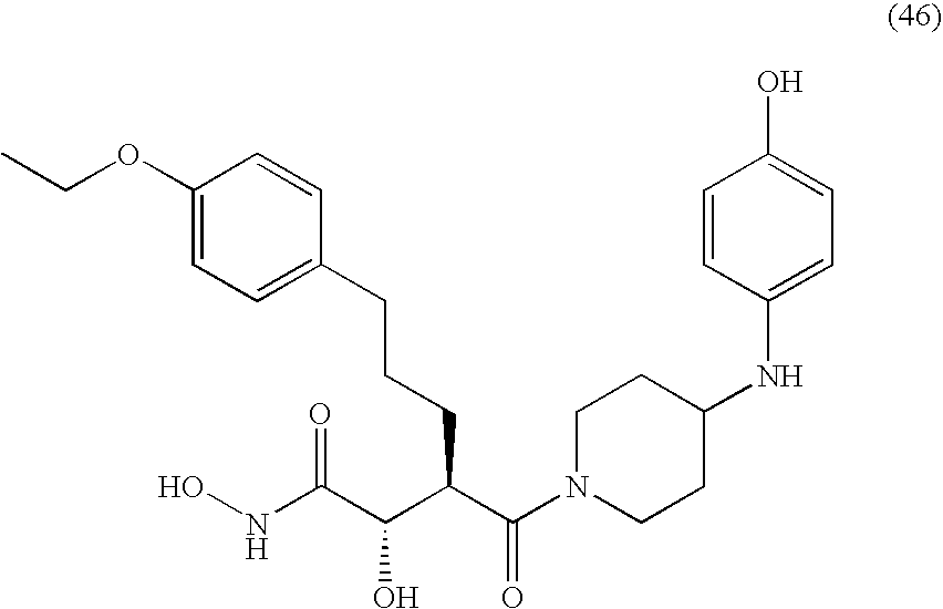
ONC(C(C(C(N1CCC(NC2=CC=C(O)C=C2)CC1)=O)CCCC1=CC=C(OCC)C=C1)O)=O
